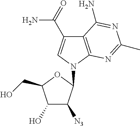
C12=C(N(C3C([N3])C(O)C(CO)O3)C=C1C(=O)N)N=C(C)N=C2N
